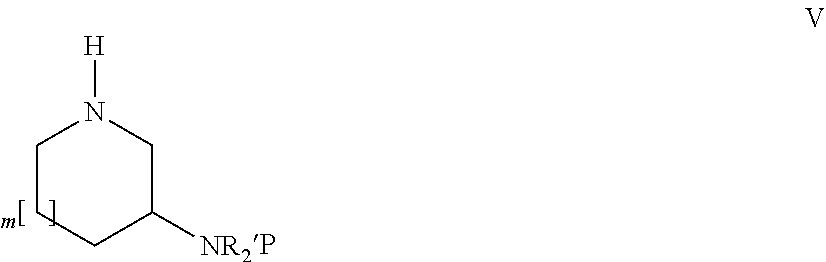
[H]N1CCCC([NR2R])C1
